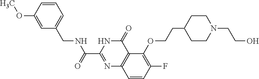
C1=CC(OC)=CC(CNC(C2=NC3=C(C(=O)N2)C(OCCC2CCN(CCO)CC2)=C(F)C=C3)=O)=C1
